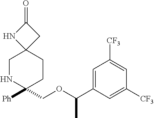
C1NC(COC(C2=CC([CF3])=CC([CF3])=C2)C)([Ph])CCC12CC(=O)N2
